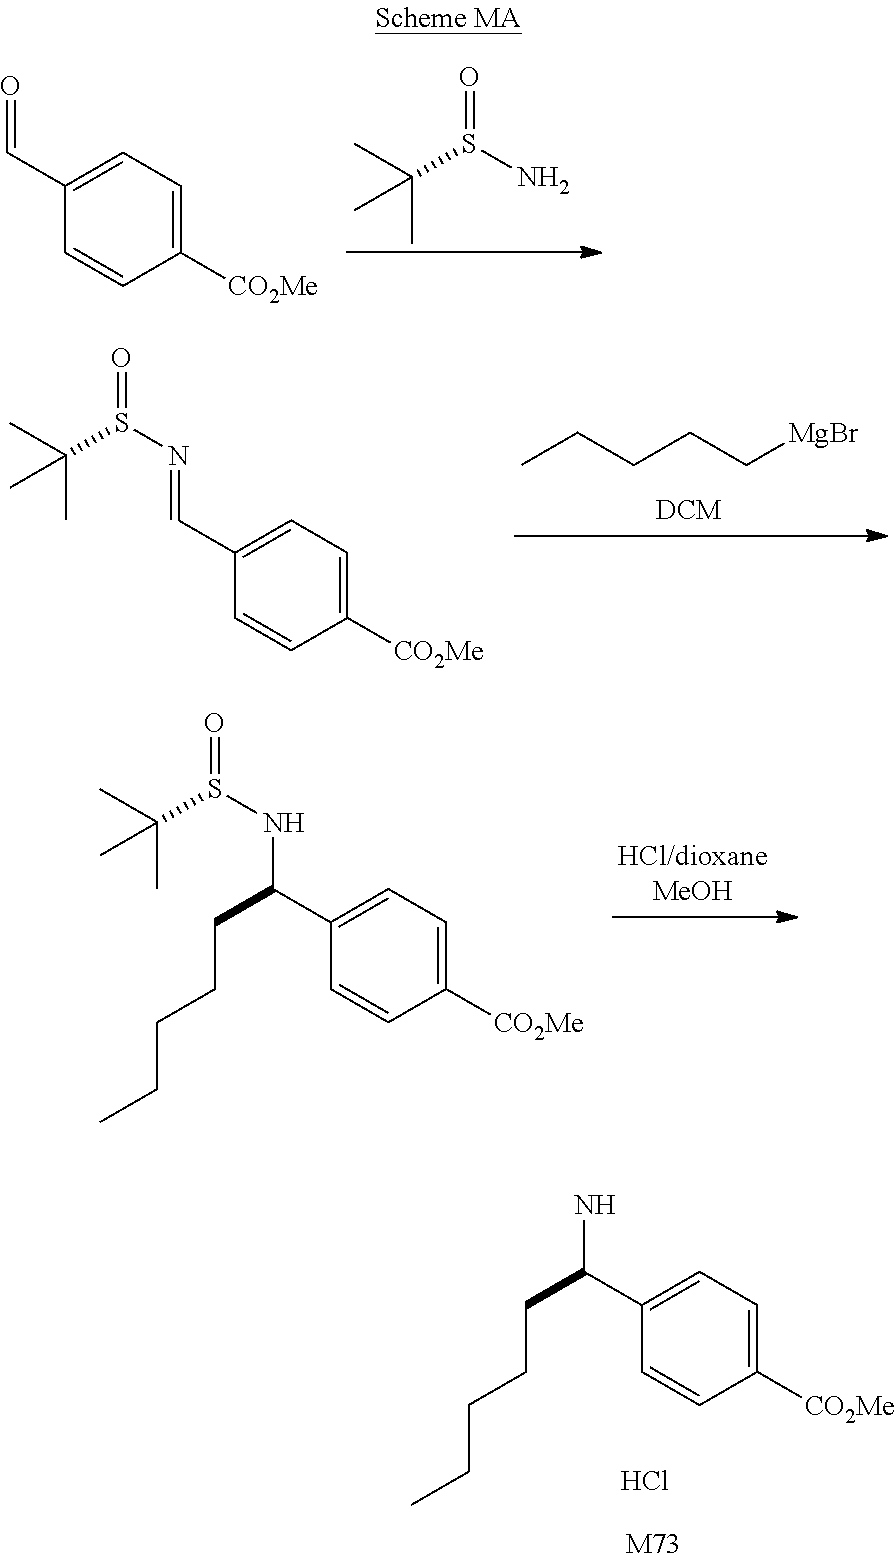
C1=C(C=O)C=CC([CO2Me])=C1.CC(C)(C)S(N)=O.C1=C(C=NS(C(C)(C)C)=O)C=CC([CO2Me])=C1.CCCCC[MgBr].CC(C)(C)S(NC(C1=CC=C([CO2Me])C=C1)CCCCC)=O.NC(C1=CC=C([CO2Me])C=C1)CCCCC.Cl.[M73]
